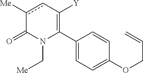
C1(C2=C([Y])cc([Me])C(=O)N2C[Me])=CC=C(OCC=C)C=C1
